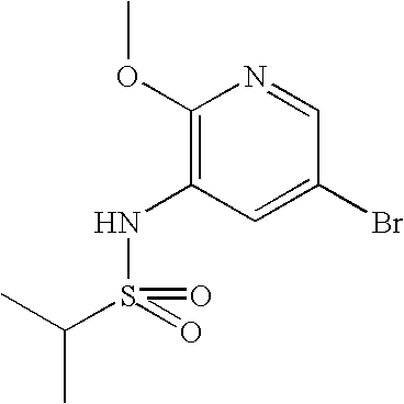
C1(OC)=C(NS(=O)(=O)C(C)C)C=C(Br)C=N1
